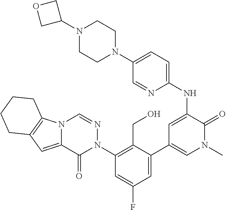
N1(C2COC2)CCN(C2=CC=C(NC3=CC(C4=CC(F)=CC(N5N=CN6C(=CC7=C6CCCC7)C5=O)=C4CO)=CN(C)C3=O)N=C2)CC1
